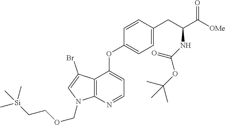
C1(OC2=CC=NC3=C2C(Br)=CN3COCC[Si](C)(C)C)=CC=C(CC(C(=O)[OMe])NC(=O)OC(C)(C)C)C=C1
